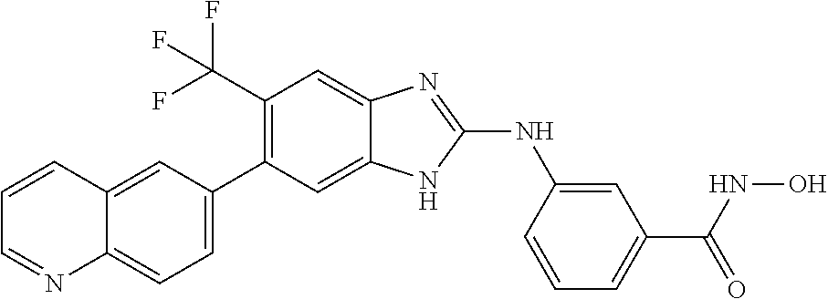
FC(F)(C1=C(C2=CC=C3C(=C2)C=CC=N3)C=C2C(=C1)N=C(NC1=CC(C(NO)=O)=CC=C1)N2)F
